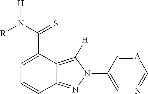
C12=NN(C3=CN=C[A]=C3)C([H])=C1C(C(=S)N([R])[H])=CC=C2
